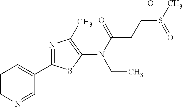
C1=CN=CC(C2=NC(C)=C(N(C(=O)CCS(C)=O)CC)S2)=C1.O
